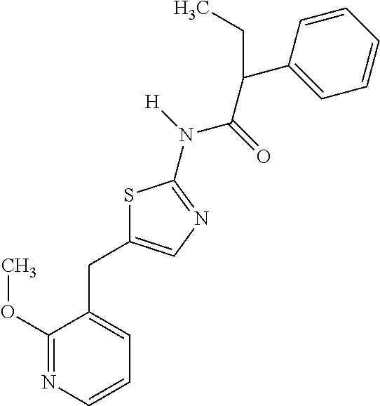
C1(OC)=NC=CC=C1CC1=CN=C(N([H])C(=O)C(C2=CC=CC=C2)CC)S1
